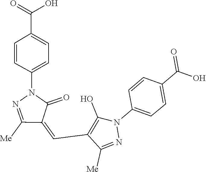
N1(C2=CC=C(C(=O)O)C=C2)N=C([Me])C(=CC2=C(O)N(C3=CC=C(C(=O)O)C=C3)N=C2[Me])C1=O
